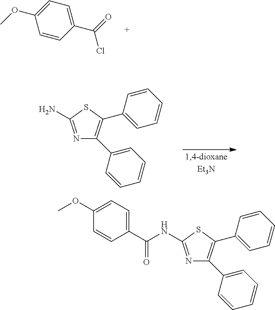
C1(OC)=CC=C(C(=O)Cl)C=C1.N1=C(N)SC(C2=CC=CC=C2)=C1C1=CC=CC=C1.N1=C(NC(C2=CC=C(OC)C=C2)=O)SC(C2=CC=CC=C2)=C1C1=CC=CC=C1
